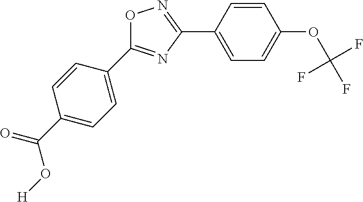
C1(C(=O)O[H])=CC=C(C2=NC(C3=CC=C(OC(F)(F)F)C=C3)=NO2)C=C1
